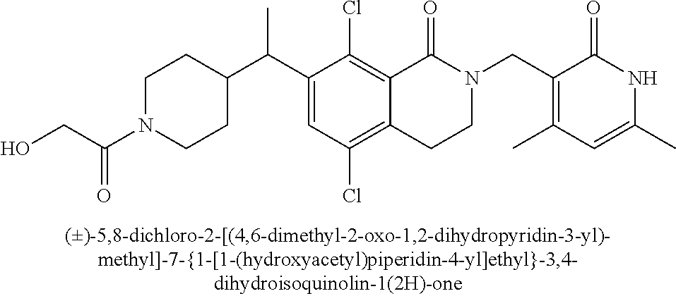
C1(C(C2CCN(C(CO)=O)CC2)C)=CC(Cl)=C2C(=C1Cl)C(=O)N(CC1=C(C)C=C(C)NC1=O)CC2
